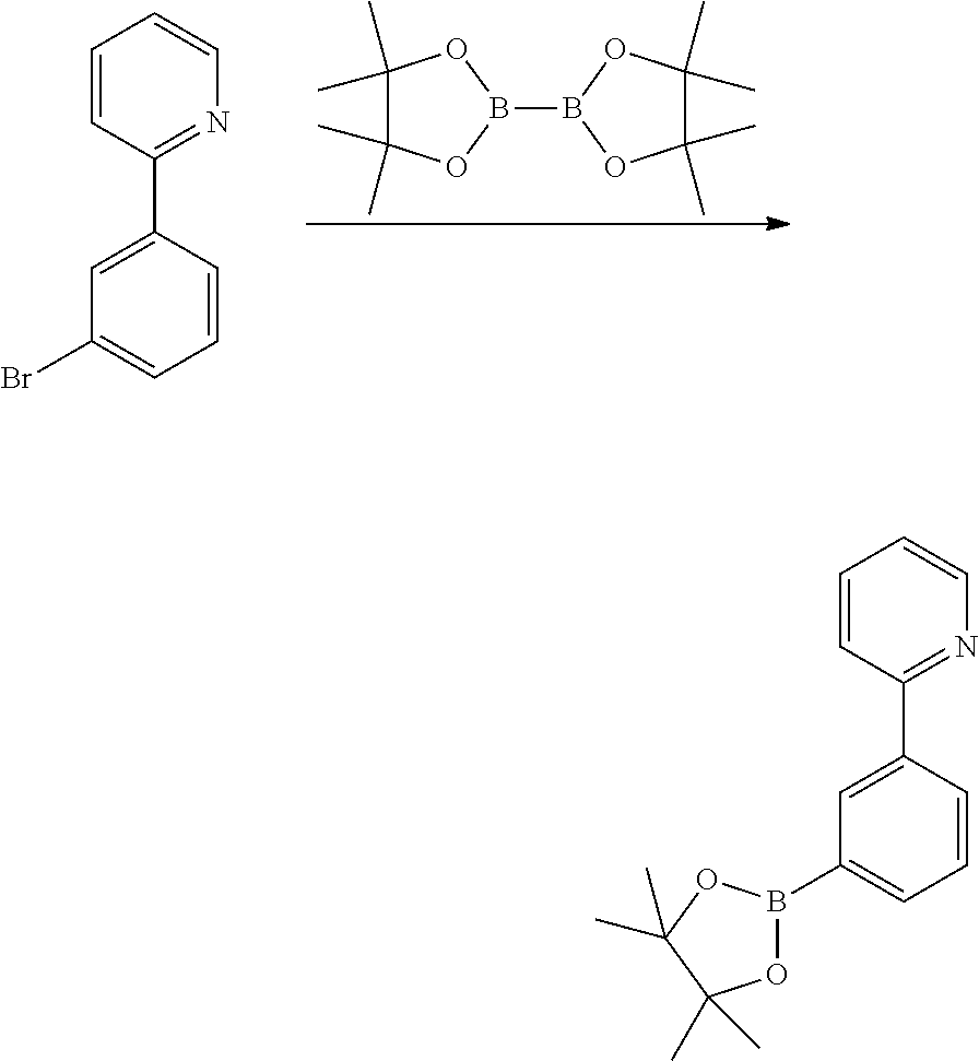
B1(B2OC(C)(C)C(C)(C)O2)OC(C)(C)C(C)(C)O1.C1=CC(C2=CC(Br)=CC=C2)=NC=C1.C1=CC(C2=CC(B3OC(C)(C)C(C)(C)O3)=CC=C2)=NC=C1
